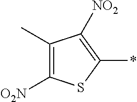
C1([O2N])=C(C)C([NO2])=C(*)S1
